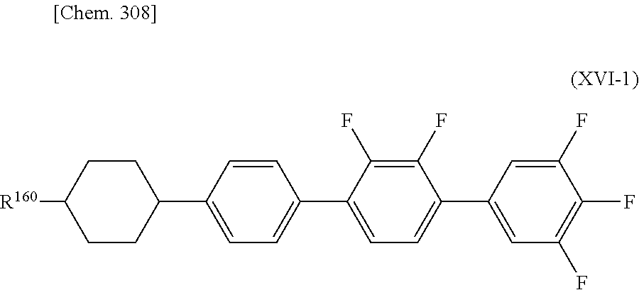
C1CC(C2=CC=C(C3=CC=C(C4=CC(F)=C(F)C(F)=C4)C(F)=C3F)C=C2)CCC1[R160]
